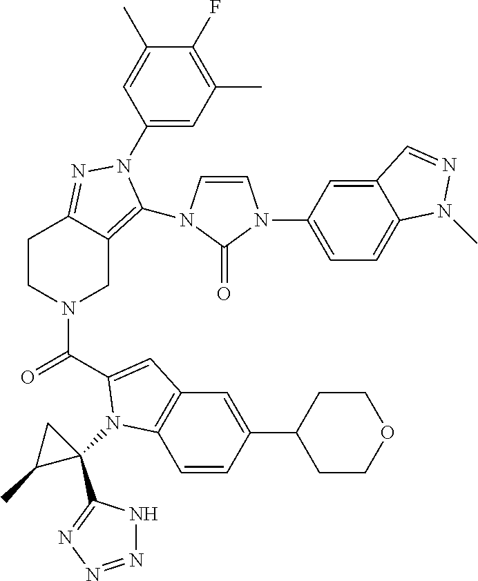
C1(N2C(N3C=CN(C4=CC=C5C(=C4)C=NN5C)C3=O)=C3CN(C(=O)C4=CC5=C(C=CC(C6CCOCC6)=C5)N4C4(C5=NN=NN5)CC4C)CCC3=N2)=CC(C)=C(F)C(C)=C1
